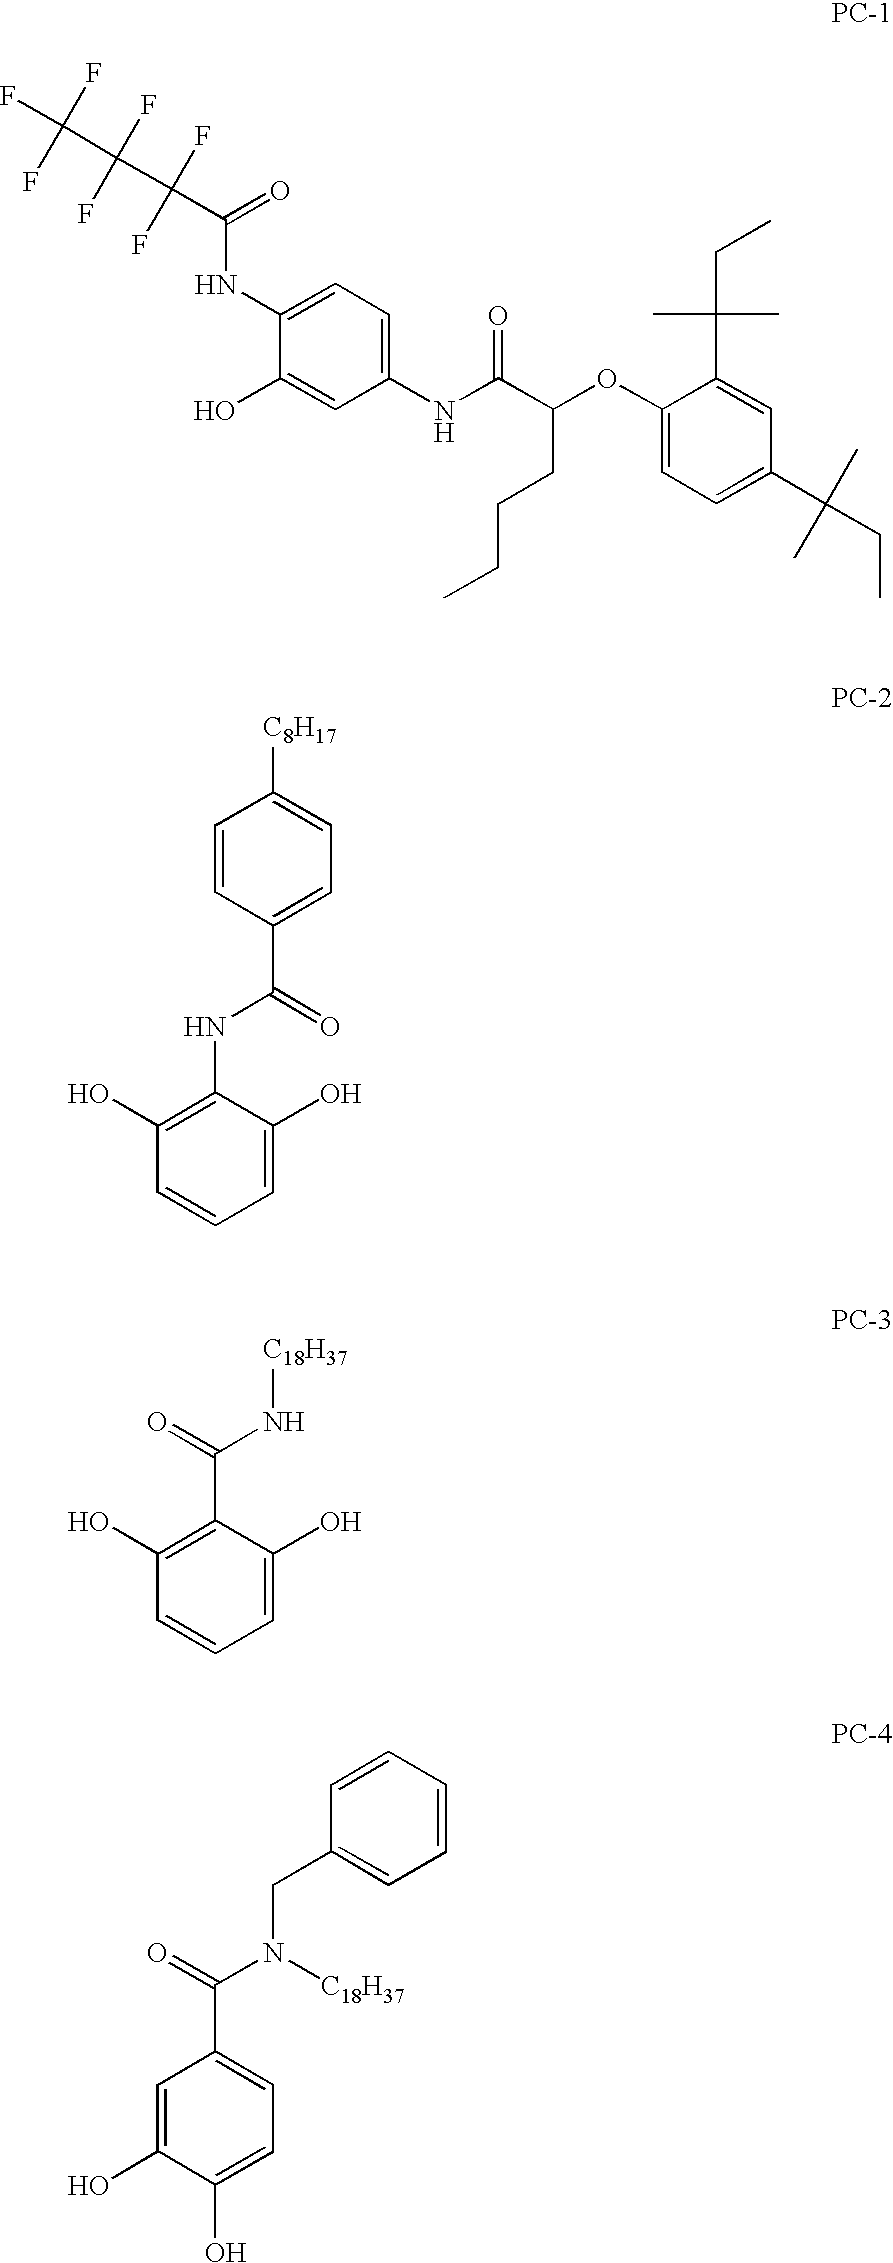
C1(NC(C(OC2=CC=C(C(CC)(C)C)C=C2C(C)(C)CC)CCCC)=O)=CC=C(NC(=O)C(C(C(F)(F)F)(F)F)(F)F)C(O)=C1.C1=CC(C(NC2=C(O)C=CC=C2O)=O)=CC=C1[C8H17].[C18H37]NC(C1=C(O)C=CC=C1O)=O.C1=C(O)C(O)=CC=C1C(N(CC1=CC=CC=C1)[C18H37])=O
